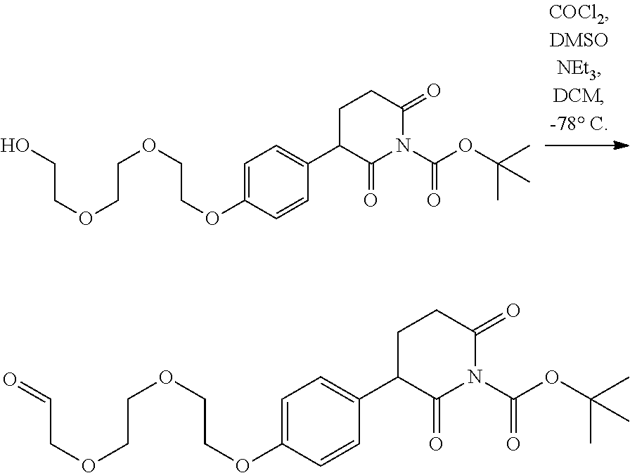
C1=C(OCCOCCOCCO)C=CC(C2C(=O)N(C(OC(C)(C)C)=O)C(=O)CC2)=C1.C1=C(OCCOCCOCC=O)C=CC(C2C(=O)N(C(OC(C)(C)C)=O)C(=O)CC2)=C1
